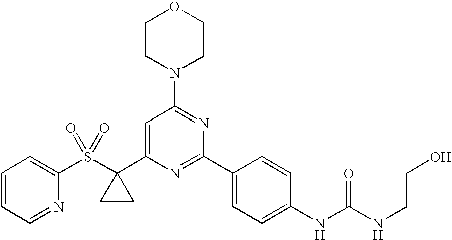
S(=O)(=O)(C1(C2=CC(N3CCOCC3)=NC(C3=CC=C(NC(NCCO)=O)C=C3)=N2)CC1)C1=CC=CC=N1
